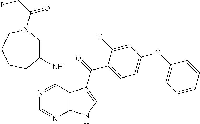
C1=CC=CC(OC2=CC=C(C(=O)C3=CNC4=C3C(NC3CN(C(CI)=O)CCCC3)=NC=N4)C(F)=C2)=C1
